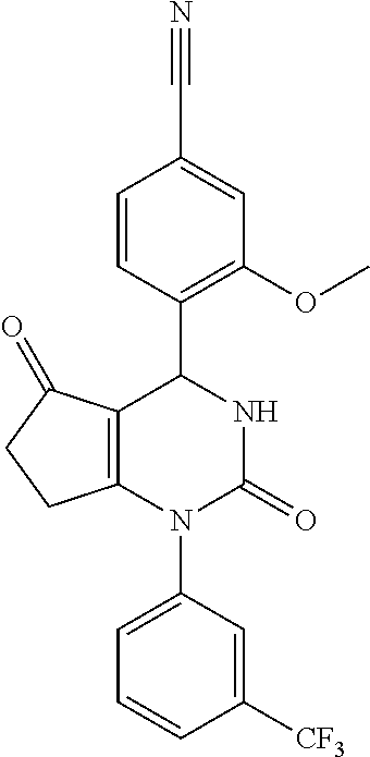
C1=CC(C2NC(=O)N(C3=CC=CC([CF3])=C3)C3=C2C(=O)CC3)=C(OC)C=C1C#N
